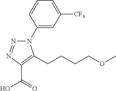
N1(C2=CC([CF3])=CC=C2)N=NC(C(=O)O)=C1CCCCOC
